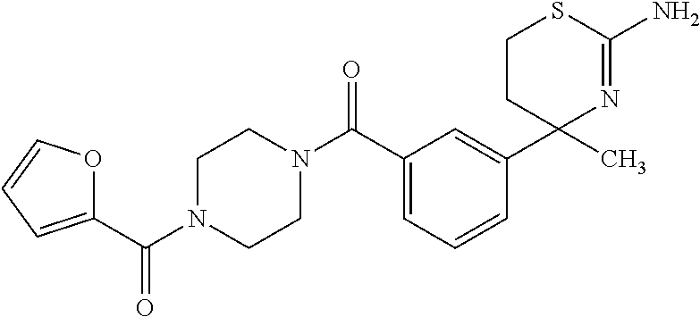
C1CC(C2=CC(C(N3CCN(C(C4=CC=CO4)=O)CC3)=O)=CC=C2)(C)N=C(N)S1
